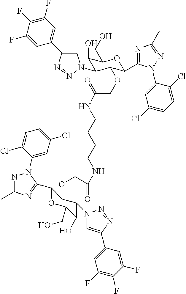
C1=C(F)C(F)=C(F)C=C1C1=CN(C2C(O)C(CO)OC(C3=NC(C)=NN3C3=CC(Cl)=CC=C3Cl)C2OCC(NCCCCNC(=O)COC2C(C3=NC(C)=NN3C3=CC(Cl)=CC=C3Cl)OC(CO)C(O)C2N2C=C(C3=CC(F)=C(F)C(F)=C3)N=N2)=O)N=N1
